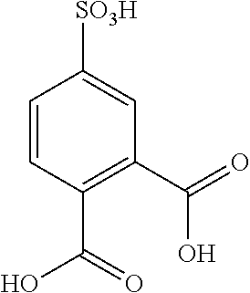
C1=CC(C(=O)O)=C(C(=O)O)C=C1[SO3H]
